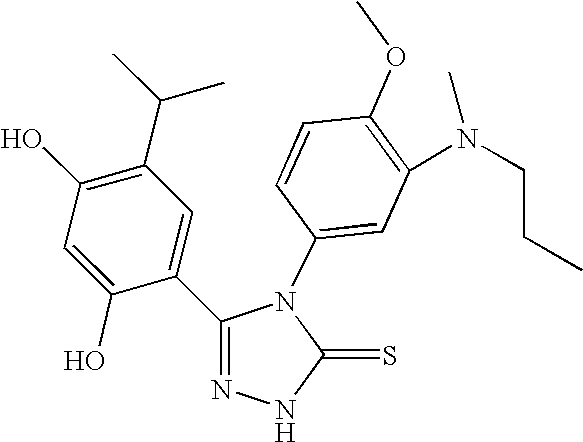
C1(O)=C(C(C)C)C=C(C2=NNC(=S)N2C2=CC(N(CCC)C)=C(OC)C=C2)C(O)=C1
